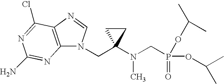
N1(CC2(N(CP(=O)(OC(C)C)OC(C)C)C)CC2)C2=C(N=C1)C(Cl)=NC(N)=N2
